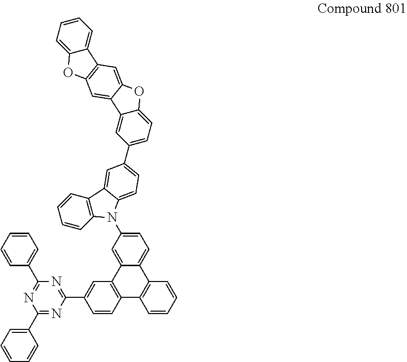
C1=CC=C(C2=NC(C3=CC4=C(C=C3)C3=C(C5=CC=C(N6C7=C(C=CC=C7)C7=CC(C8=CC=C9C(=C8)C8=CC%10=C(C=C8O9)C8=CC=CC=C8O%10)=CC=C67)C=C45)C=CC=C3)=NC(C3=CC=CC=C3)=N2)C=C1
